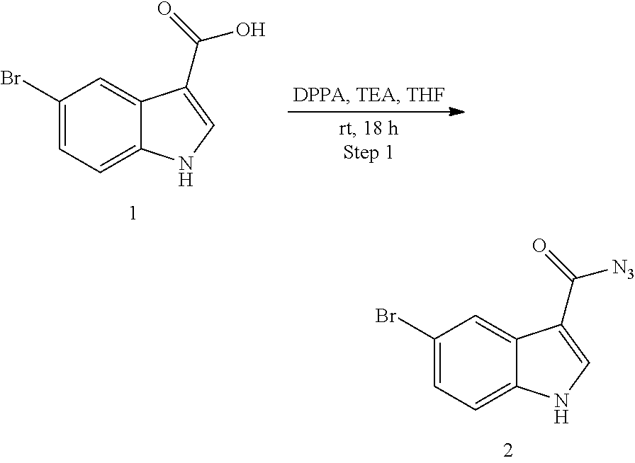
C1(Br)=CC=C2C(=C1)C(C(O)=O)=CN2.C1(Br)=CC=C2C(=C1)C(C([N3])=O)=CN2
